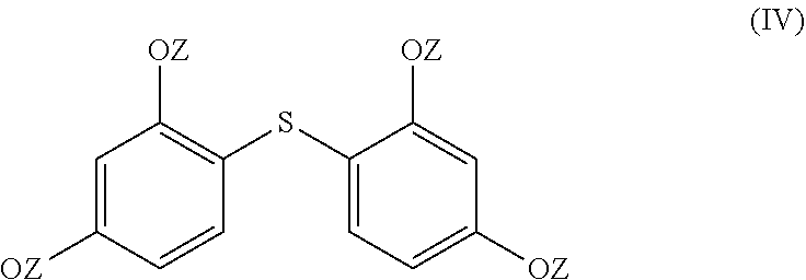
C1=C([OZ])C=CC(SC2=CC=C([OZ])C=C2[OZ])=C1[OZ]
